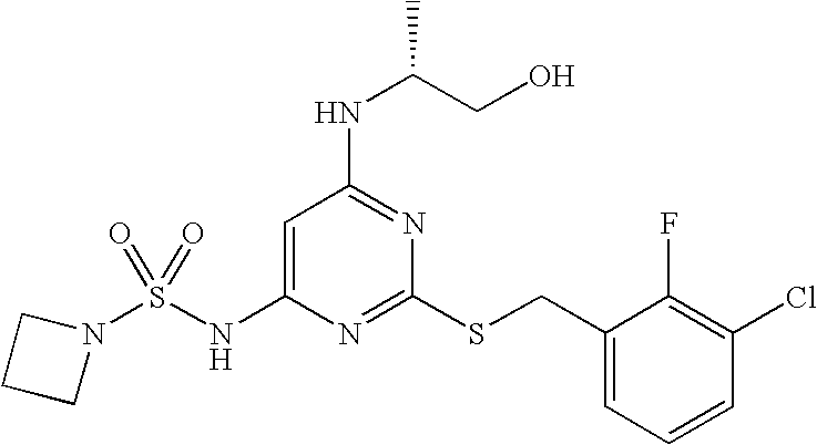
C1=C(NS(N2CCC2)(=O)=O)N=C(SCC2=CC=CC(Cl)=C2F)N=C1NC(CO)C
